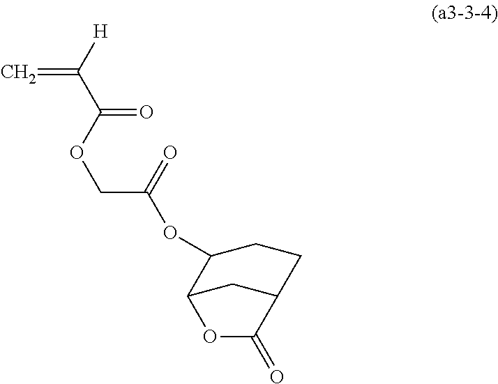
C=C([H])C(OCC(=O)OC1C2CC(CC1)C(=O)O2)=O
